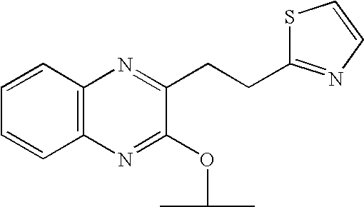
C(C1=NC2=C(N=C1OC(C)C)C=CC=C2)CC1=NC=CS1
